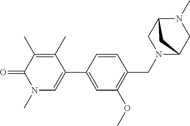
C1(C)=C(C)C(C2=CC(OC)=C(CN3C4CN(C)C(C3)C4)C=C2)=CN(C)C1=O
